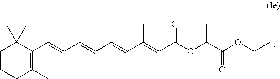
C1CCC(C)=C(C=CC(=CC=CC(=CC(OC(C(OCC)=O)C)=O)C)C)C1(C)C
